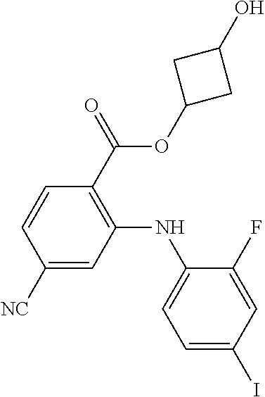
C1=C(I)C=C(F)C(NC2=C(C(OC3CC(O)C3)=O)C=CC([NC])=C2)=C1
